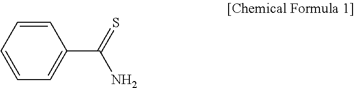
C1=CC=CC=C1C(=S)N
